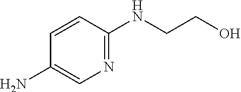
C1(N)=CN=C(NCCO)C=C1
